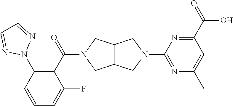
C12C(CN(C(C3=C(N4N=CC=N4)C=CC=C3F)=O)C1)CN(C1=NC(C)=CC(C(=O)O)=N1)C2
